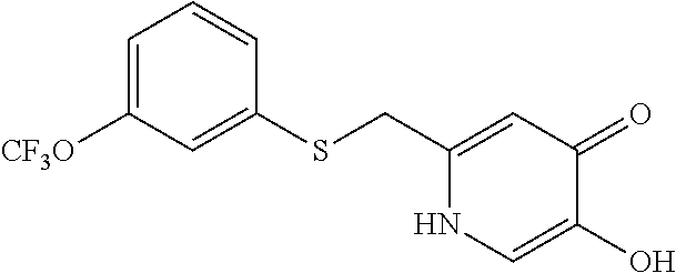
C1(SCC2=CC(=O)C(O)=CN2)=CC([CF3O])=CC=C1
